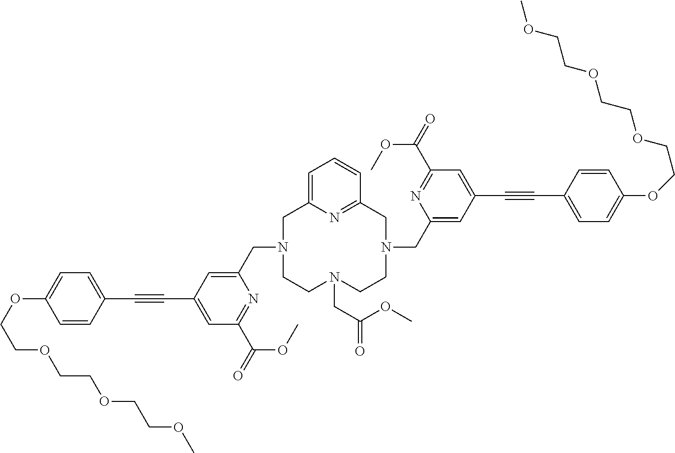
O(C1=CC=C(C#CC2=CC(C(=O)OC)=NC(CN3CCN(CC(=O)OC)CCN(CC4=CC(C#CC5=CC=C(OCCOCCOCCOC)C=C5)=CC(C(=O)OC)=N4)CC4=NC(=CC=C4)C3)=C2)C=C1)CCOCCOCCOC
